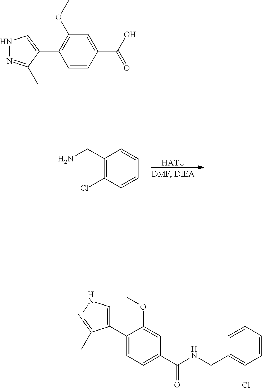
C1(OC)=C(C2=CNN=C2C)C=CC(C(O)=O)=C1.[HATU].C1(CN)=C(Cl)C=CC=C1.C1(C2=CNN=C2C)=CC=C(C(=O)NCC2=C(Cl)C=CC=C2)C=C1OC
